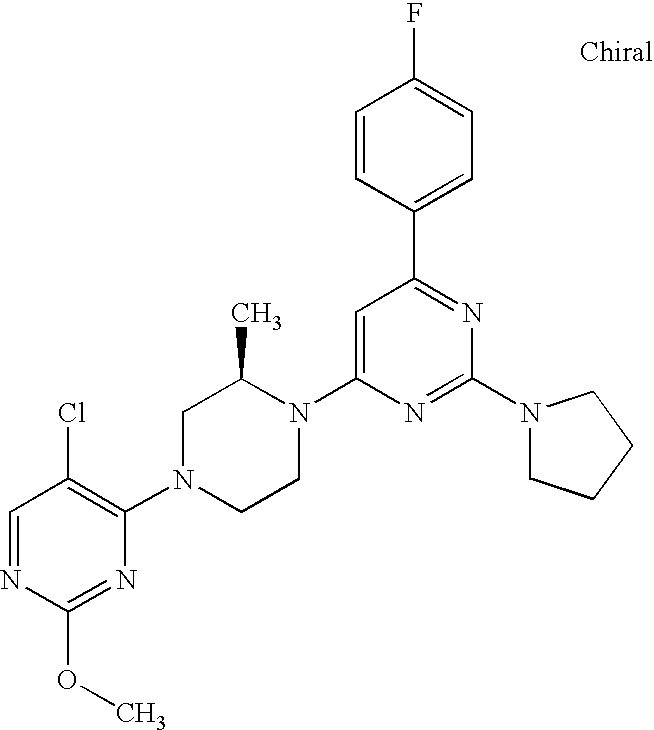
C1=NC(OC)=NC(N2CCN(C3=CC(C4=CC=C(F)C=C4)=NC(N4CCCC4)=N3)C(C)C2)=C1Cl
